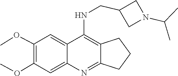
C1(OC)=C(OC)C=C2C(NCC3CN(C(C)C)C3)=C3CCCC3=NC2=C1
